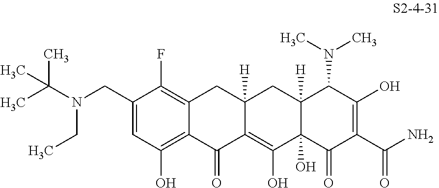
C1(CN(C(C)(C)C)CC)=CC(O)=C2C(=C1F)CC1([H])CC3([H])C(O)(C(O)=C1C2=O)C(=O)C(C(N)=O)=C(O)C3N(C)C
